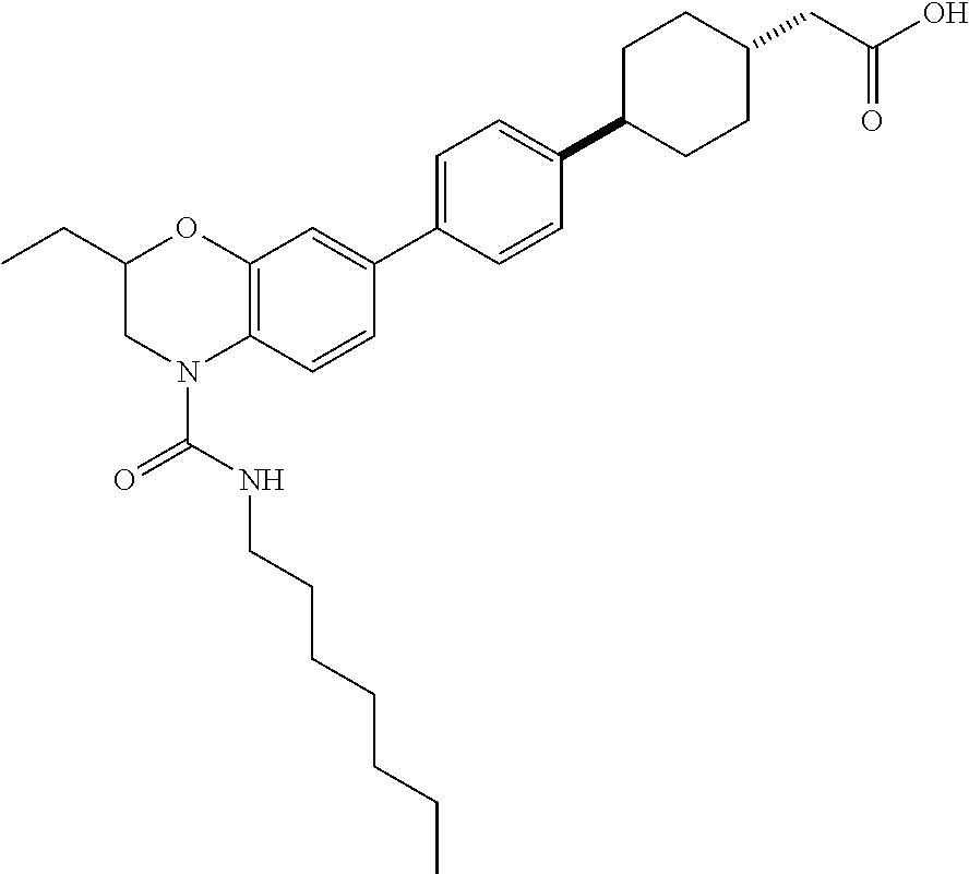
N(C(N1C2=C(OC(CC)C1)C=C(C1=CC=C(C3CCC(CC(=O)O)CC3)C=C1)C=C2)=O)CCCCCCC
